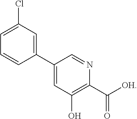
C1(C2=CC(Cl)=CC=C2)=CC(O)=C(C([OH])=O)N=C1
